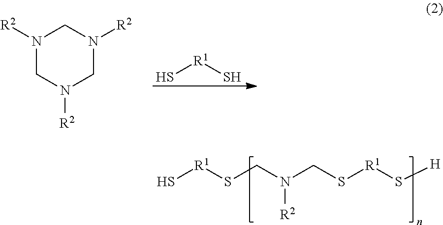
N1([R2])CN([R2])CN([R2])C1.S[R1]S.S[R1]SCN(CS[R1]S[H])[R2]
